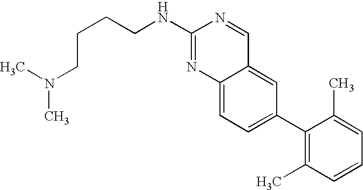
C12=CC=C(C3=C(C)C=CC=C3C)C=C1C=NC(NCCCCN(C)C)=N2
